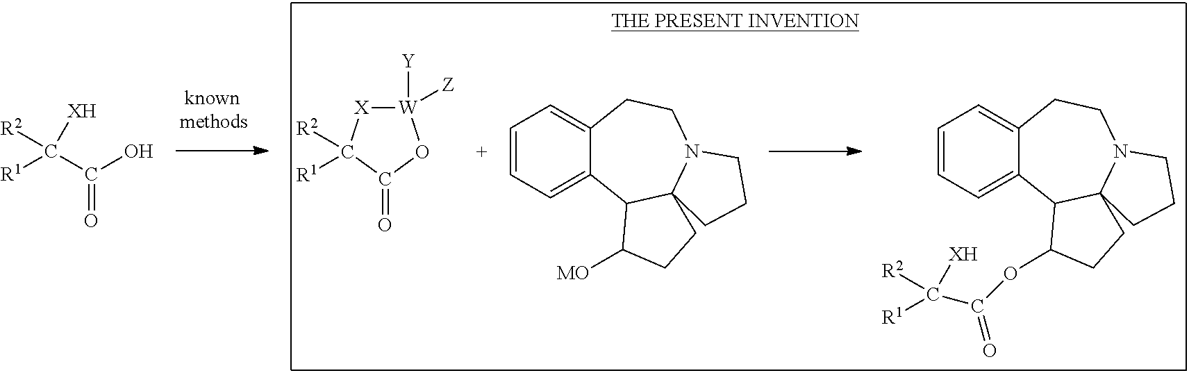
C1=CC=C2C(=C1)CCN1C3(C2C([MO])CC3)CCC1.C1=CC=C2C(=C1)CCN1C3(C2C(OC(C([XH])([R2])[R1])=O)CC3)CCC1.[R2]C([R1])([XH])C(O)=O.[W]1([Y])([Z])[X]C([R2])([R1])C(=O)O1
